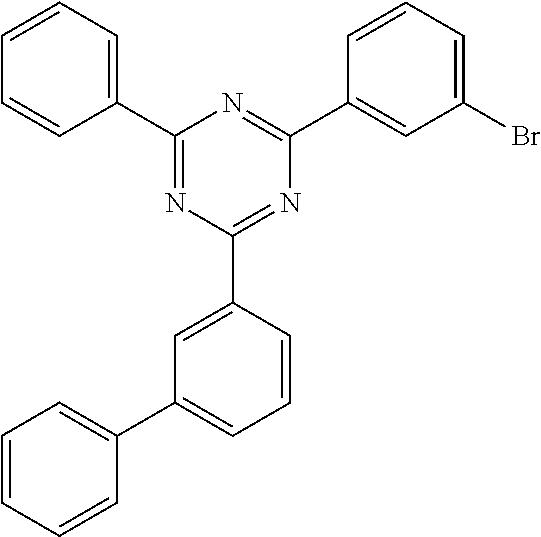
C1(C2=CC=CC=C2)=NC(C2=CC(C3=CC=CC=C3)=CC=C2)=NC(C2=CC(Br)=CC=C2)=N1
